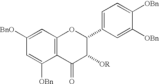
C1=C([BnO])C=C([OBn])C2=C1OC(C1=CC=C([OBn])C([OBn])=C1)C([OR])C2=O
